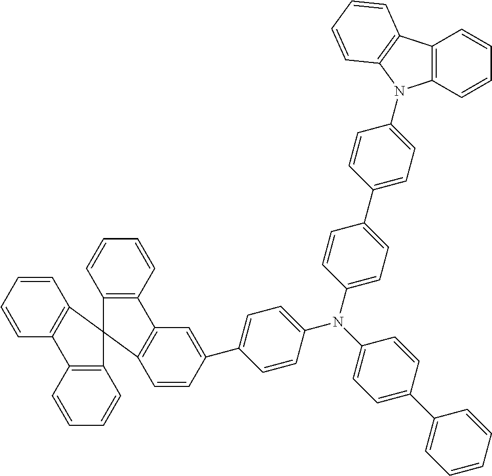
C1=CC=CC2=C1C1(C3=C2C=CC=C3)C2=C(C=CC=C2)C2=C1C=CC(C1=CC=C(N(C3=CC=C(C4=CC=CC=C4)C=C3)C3=CC=C(C4=CC=C(N5C6=C(C=CC=C6)C6=C5C=CC=C6)C=C4)C=C3)C=C1)=C2
